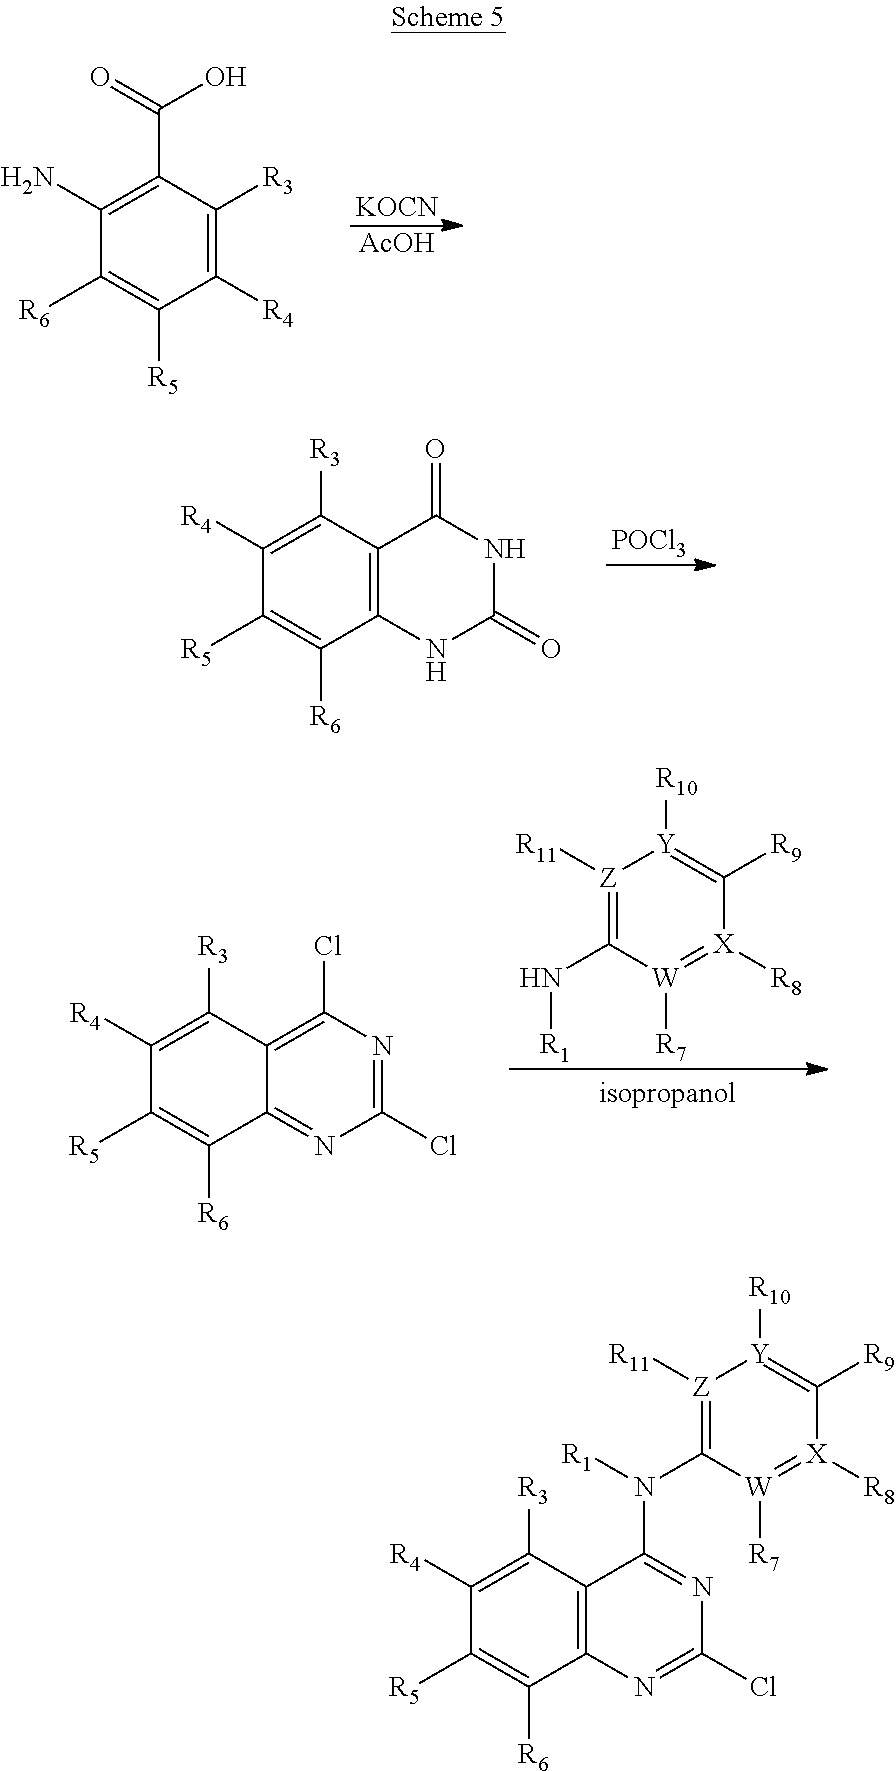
C12=C(C([R3])=C([R4])C([R5])=C1[R6])C(=O)NC(=O)N2.[POCl3].C12=NC(Cl)=NC(Cl)=C1C([R3])=C([R4])C([R5])=C2[R6].[Z]1([R11])=C(N[R1])[W]([R7])=[X]([R8])C([R9])=[Y]1[R10].C1([R4])=C([R3])C(C(=O)O)=C(N)C([R6])=C1[R5].[KOCN].[AcOH].C12=C(C([R3])=C([R4])C([R5])=C1[R6])C(N([R1])C1=[Z]([R11])[Y]([R10])=C([R9])[X]([R8])=[W]1[R7])=NC(Cl)=N2
